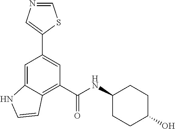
C1=C2C(=C(C(NC3CCC(O)CC3)=O)C=C1C1=CN=CS1)C=CN2
